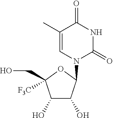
C1(C)=CN(C2C(O)C(O)C(CO)([F3C])O2)C(=O)NC1=O
